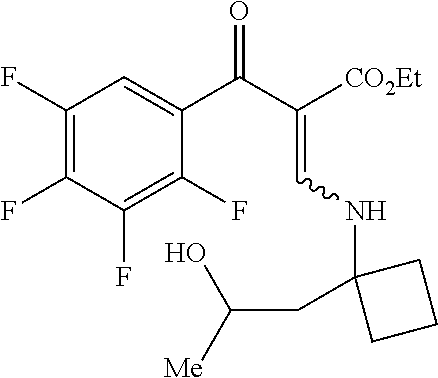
C1(F)=C(F)C(F)=C(F)C(C(C(=CNC2(CC(O)[Me])CCC2)[CO2Et])=O)=C1
